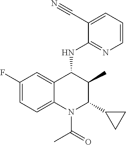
C1(F)=CC=C2C(=C1)C(NC1=NC=CC=C1C#N)C(C)C(C1CC1)N2C(C)=O
